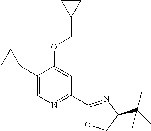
C1(C2CC2)=CN=C(C2=NC(C(C)(C)C)CO2)C=C1OCC1CC1
